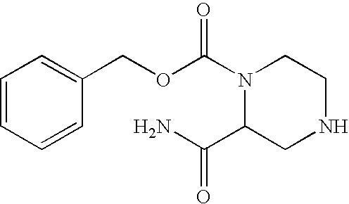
C1=CC=CC(COC(N2C(C(N)=O)CNCC2)=O)=C1
